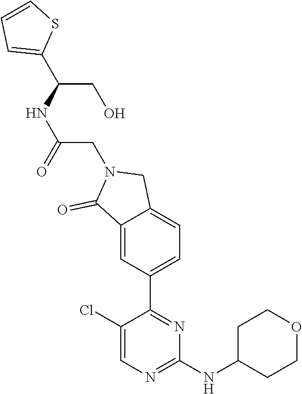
C1(Cl)=CN=C(NC2CCOCC2)N=C1C1=CC=C2C(=C1)C(=O)N(CC(NC(CO)C1=CC=CS1)=O)C2
